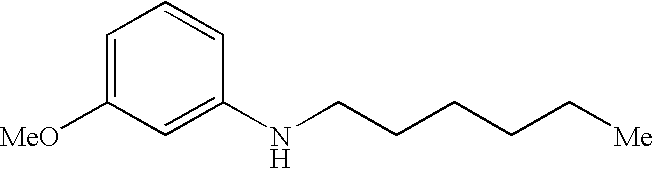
C1=C([MeO])C=C(NCCCCC[Me])C=C1
